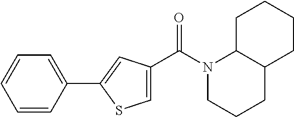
C1=CC(C2=CC(C(N3CCCC4C3CCCC4)=O)=CS2)=CC=C1
